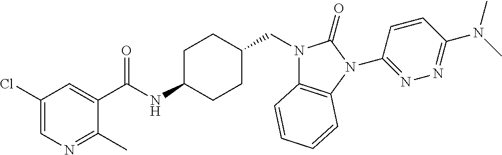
C1(C(NC2CCC(CN3C4=C(N(C5=NN=C(N(C)C)C=C5)C3=O)C=CC=C4)CC2)=O)=CC(Cl)=CN=C1C
